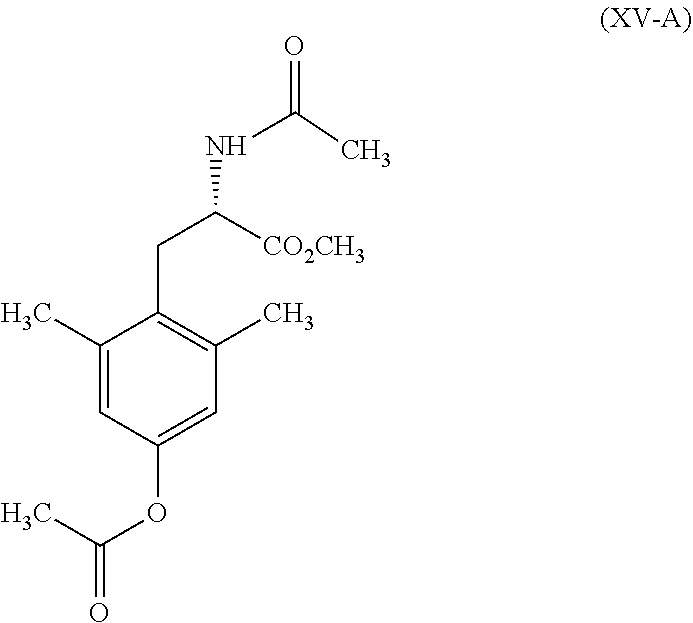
C1(C)=CC(OC(=O)C)=CC(C)=C1CC(NC(=O)C)[CO2CH3]
